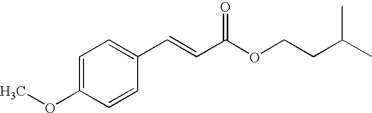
C1=C(OC)C=CC(C=CC(OCCC(C)C)=O)=C1
